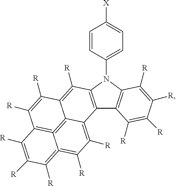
C1=CC(N2C3=C(C4=C2C([R])=C2C5=C6=C(C([R])=C2[R])C([R])=C([R])C([R])=C6=C([R])C([R])=C45)C([R])=C([R])C([R])=C3[R])=CC=C1[X]
